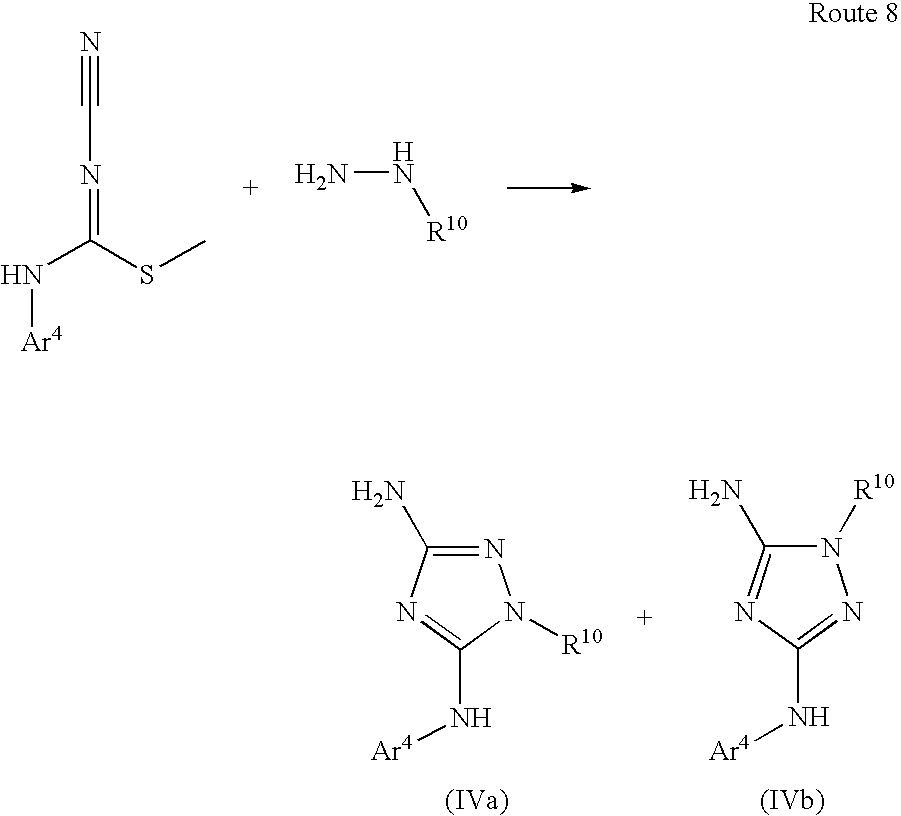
N#CN=C(SC)N[Ar4].NN[R10].C1(N)=NN([R10])C(N[Ar4])=N1.C1(N)=NC(N[Ar4])=NN1[R10]
